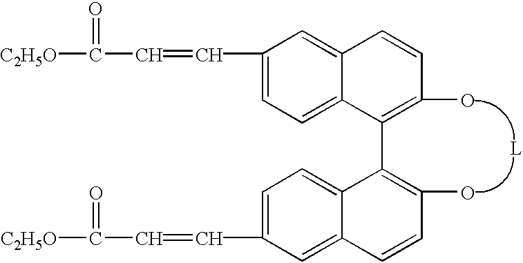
[C2H5O]C(=O)C=CC1=CC=C2C(=C1)C=CC(O)=C2C1=C(O)C=CC2=CC(C=CC(=O)[C2H5O])=CC=C12
